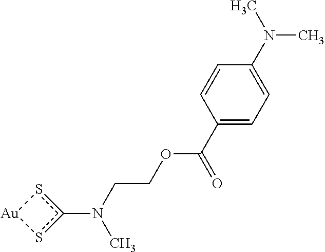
C(CN(C)c1s[Au]s1)OC(C1=CC=C(N(C)C)C=C1)=O
